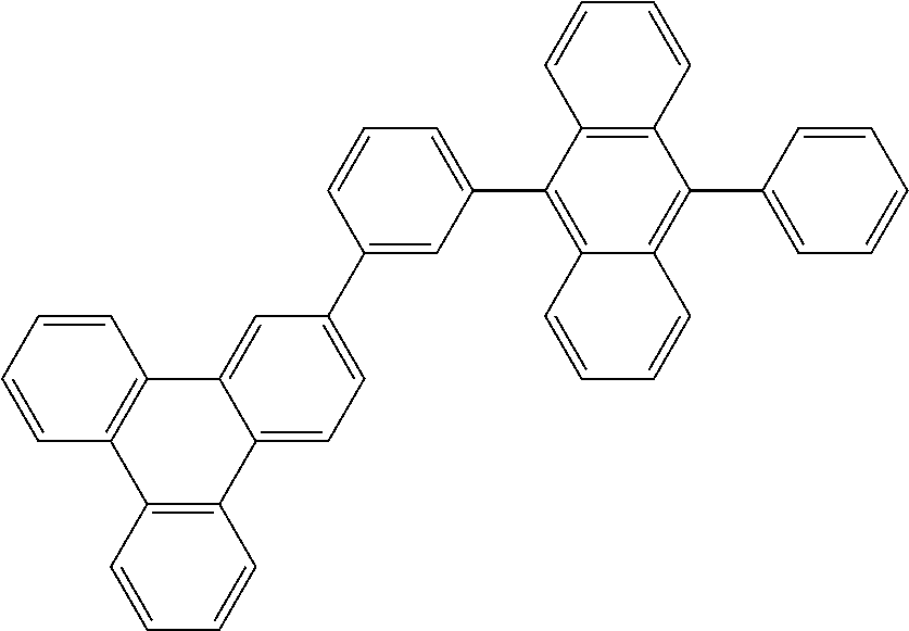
C12=C(C=CC=C1)C(C1=CC=CC(C3=CC=C4C(=C3)C3=C(C5=C4C=CC=C5)C=CC=C3)=C1)=C1C(=C2C2=CC=CC=C2)C=CC=C1
